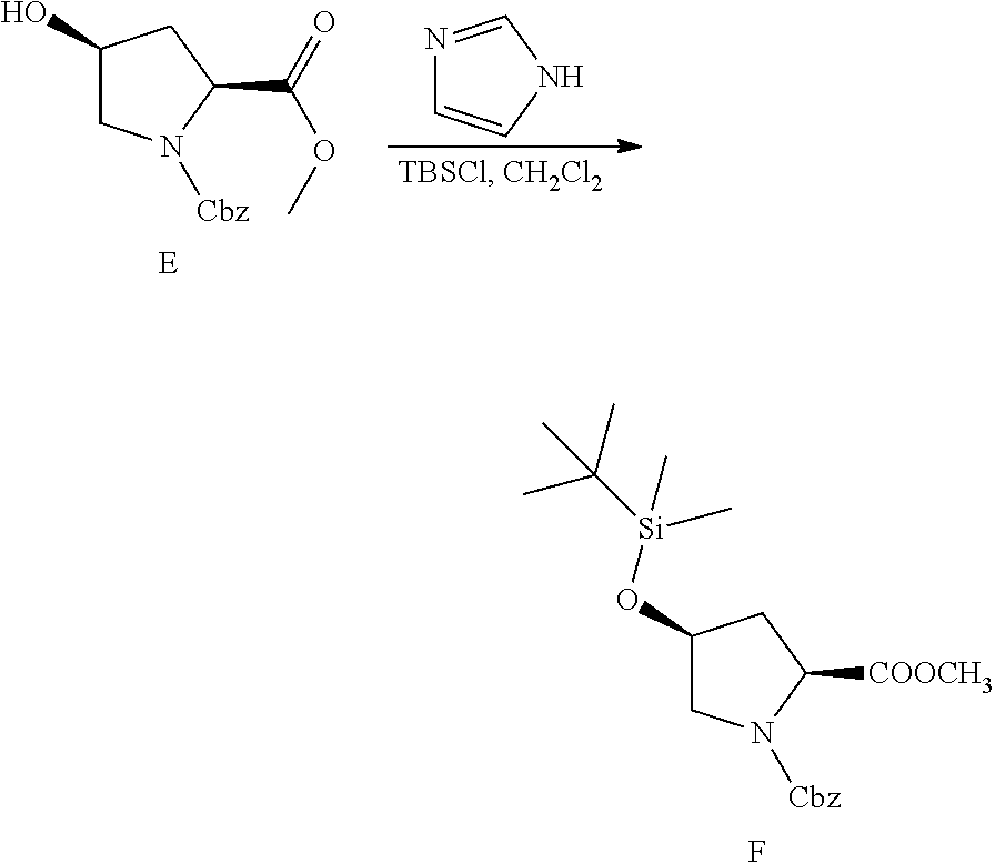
C1(O[Si](C(C)(C)C)(C)C)CN([Cbz])C([COOCH3])C1.F.C1(C(=O)OC)CC(O)CN1[Cbz].[E].N1=CNC=C1
